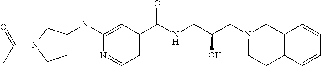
N1=CC=C(C(NCC(CN2CC3=C(CC2)C=CC=C3)O)=O)C=C1NC1CCN(C(C)=O)C1
